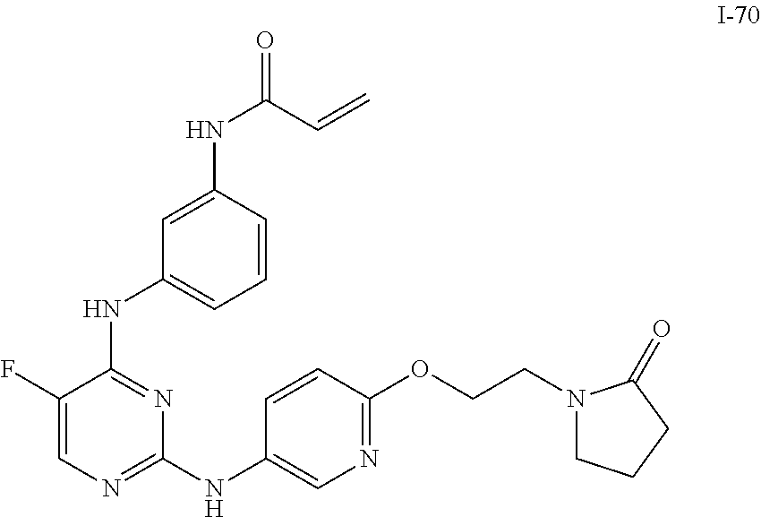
C1(F)=CN=C(NC2=CN=C(OCCN3CCCC3=O)C=C2)N=C1NC1=CC=CC(NC(=O)C=C)=C1
